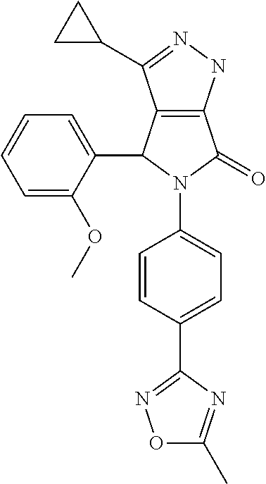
C12=C(NN=C1C1CC1)C(=O)N(C1=CC=C(C3=NOC(C)=N3)C=C1)C2C1=CC=CC=C1OC
